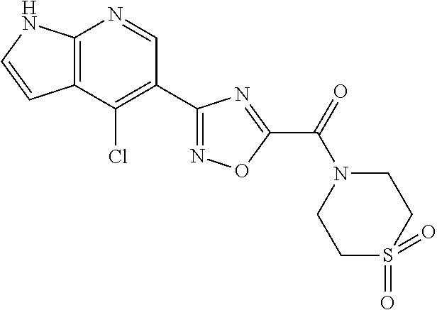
C12=C(C(Cl)=C(C3=NOC(C(=O)N4CCS(=O)(=O)CC4)=N3)C=N1)C=CN2
